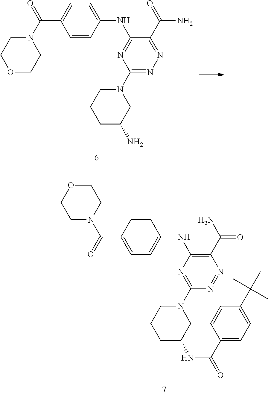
C1=C(C(N2CCOCC2)=O)C=CC(NC2=NC(N3CCCC(N)C3)=NN=C2C(N)=O)=C1.C1=CC(NC2=C(C(N)=O)N=NC(N3CCCC(NC(=O)C4=CC=C(C(C)(C)C)C=C4)C3)=N2)=CC=C1C(=O)N1CCOCC1
